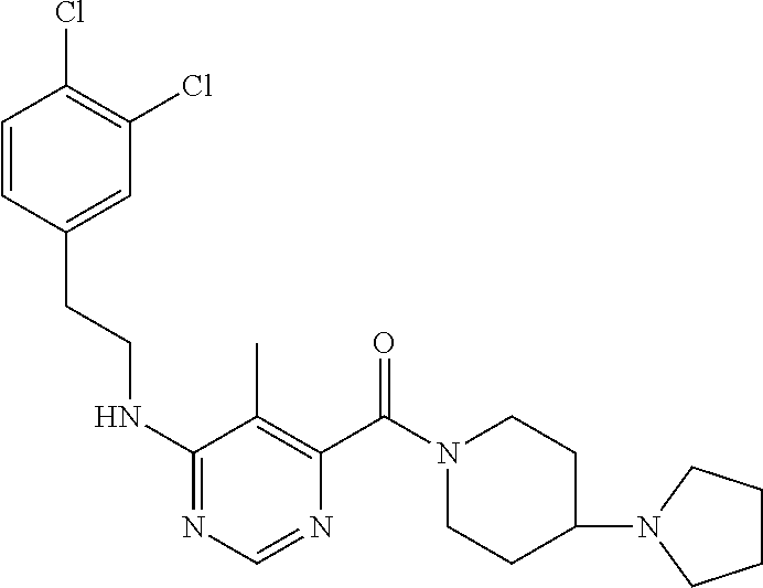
C1=CC(CCNC2=NC=NC(C(N3CCC(N4CCCC4)CC3)=O)=C2C)=CC(Cl)=C1Cl
